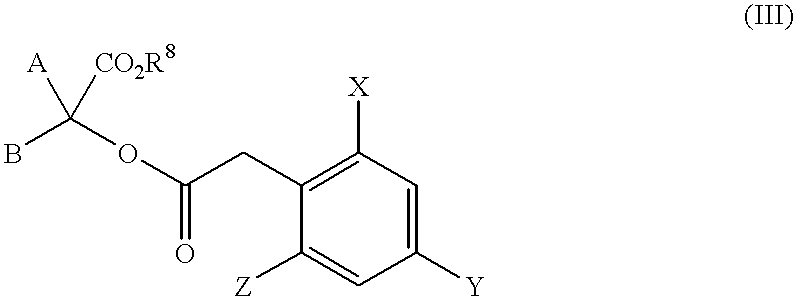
O=C(OC(B)([CO2R8])[A])CC1=C([X])C=C([Y])C=C1[Z]
